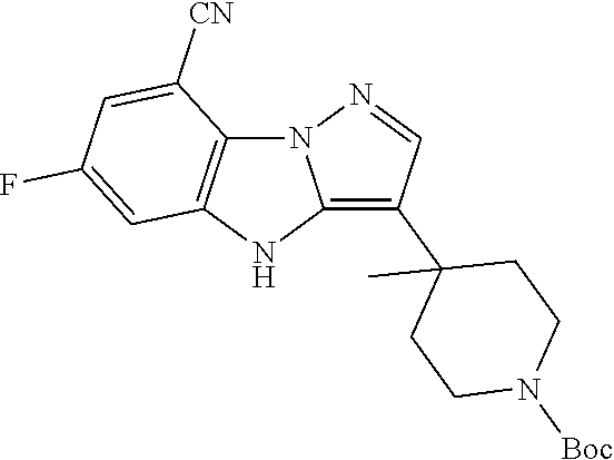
N12C3=C(NC1=C(C1(C)CCN([Boc])CC1)C=N2)C=C(F)C=C3[CN]
